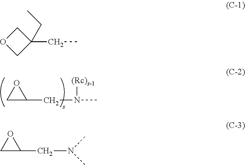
C1(CN(C)[(Rc)s-1])OC1.C1OCC1(CC)CC.C1(CN(C)C)OC1
